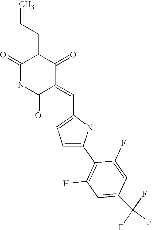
C1(=O)NC(=O)C(=CC2=CC=C(C3=C([H])C=C(C(F)(F)F)C=C3F)N2)C(=O)C1CC=C
